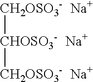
[CH2OSO3-][CHOSO3-][CH2OSO3-].[Na].[Na].[Na]
